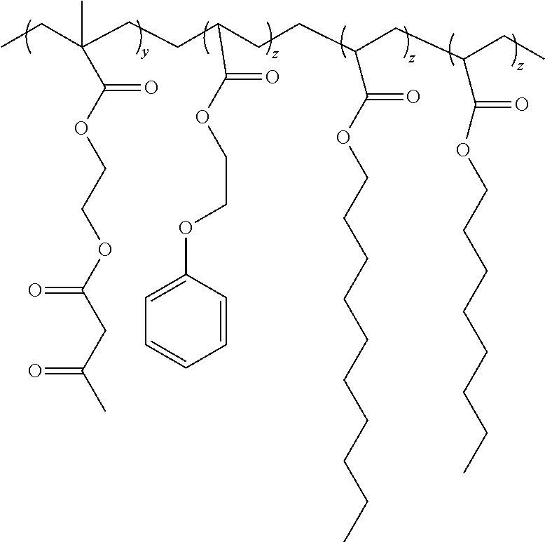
C(CC)(CCC(C(OCCOC1=CC=CC=C1)=O)CCC(C(=O)OCCCCCCCCCC)CC(C(=O)OCCCCCCCC)CC)(C(=O)OCCOC(CC(=O)C)=O)C
